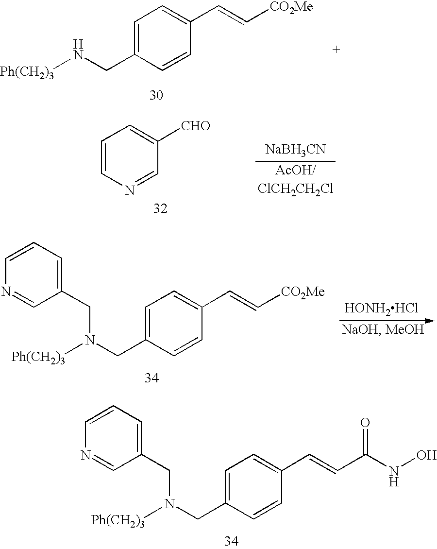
[Ph(CH2)3]NCC1=CC=C(C=C[CO2Me])C=C1.C1=CN=CC([CHO])=C1.[NaBH3CN].N1=CC(CN([Ph(CH2)3])CC2=CC=C(C=C[CO2Me])C=C2)=CC=C1.[HONH2HCl].N1=CC(CN([Ph(CH2)3])CC2=CC=C(C=CC(NO)=O)C=C2)=CC=C1
